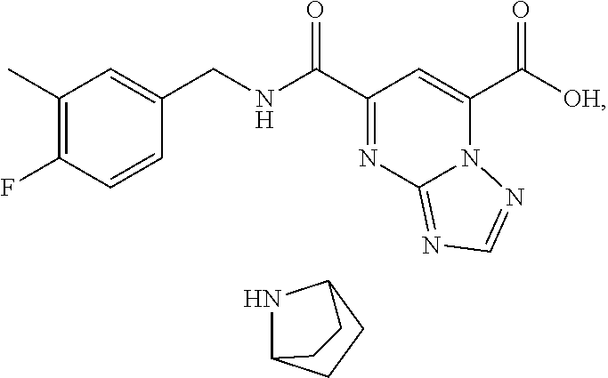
C1(C)=C(F)C=CC(CNC(C2=NC3=NC=NN3C(C([OH])=O)=C2)=O)=C1.N1C2CCC1CC2
